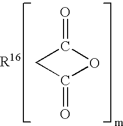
C1(=O)CC(=O)O1.[R16]
